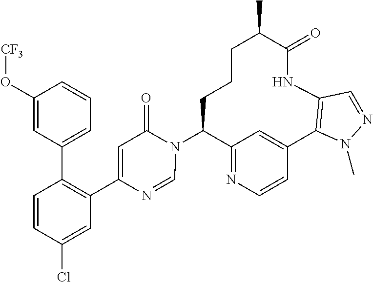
C12=NC=CC(=C1)C1=C(NC(=O)C(C)CCCC2N2C(=O)C=C(C3=C(C4=CC=CC(O[CF3])=C4)C=CC(Cl)=C3)N=C2)C=NN1C
